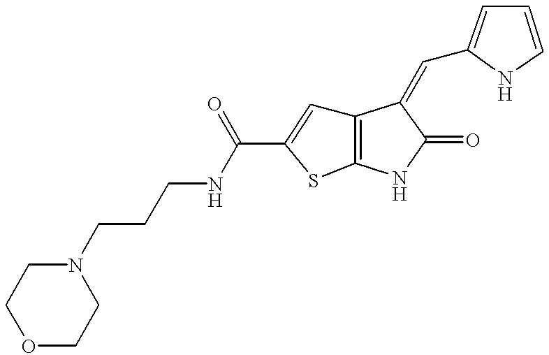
C12=C(NC(=O)C1=CC1=CC=CN1)SC(C(NCCCN1CCOCC1)=O)=C2
